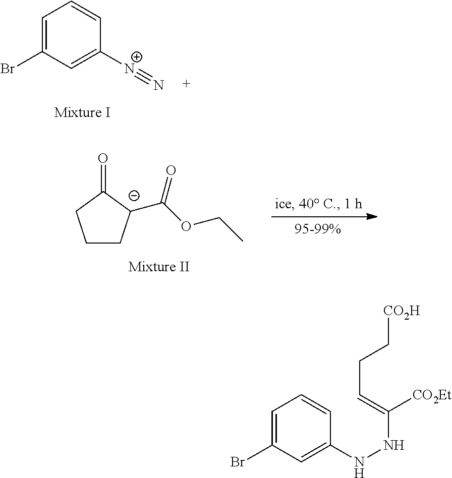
C1=C(Br)C=C([N+]#N)C=C1.C1C[C-](C(OCC)=O)C(=O)C1.C1=C(Br)C=C(NNC([CO2Et])=CCC[CO2H])C=C1
